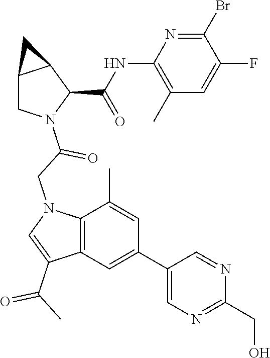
C12CN(C(CN3C4=C(C(C(C)=O)=C3)C=C(C3=CN=C(CO)N=C3)C=C4C)=O)C(C(NC3=C(C)C=C(F)C(Br)=N3)=O)C1C2
